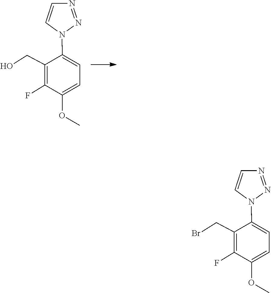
COC1=CC=C(N2C=CN=N2)C(CO)=C1F.COC1=CC=C(N2C=CN=N2)C(CBr)=C1F
